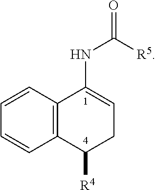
C12=C(C=CC=C1)C(NC(=O)[R5])=CCC2[R4]
